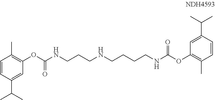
C1(OC(NCCCNCCCCNC(OC2=C(C)C=CC(C(C)C)=C2)=O)=O)=C(C)C=CC(C(C)C)=C1
